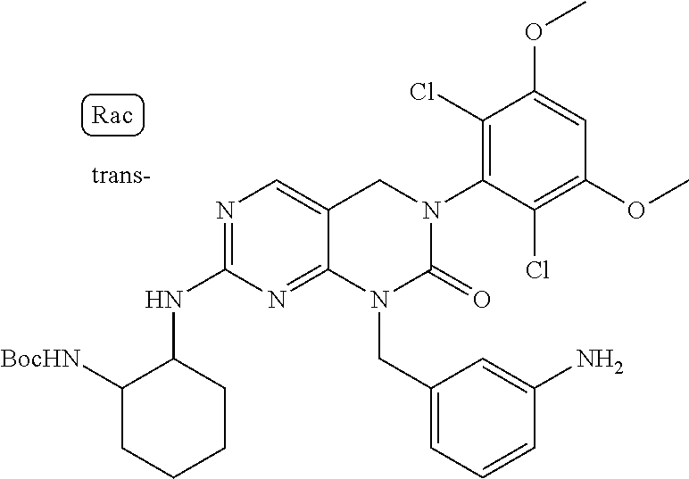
N(C1=NC=C2C(=N1)N(CC1=CC=CC(N)=C1)C(=O)N(C1=C(Cl)C(OC)=CC(OC)=C1Cl)C2)C1C([BocHN])CCCC1
